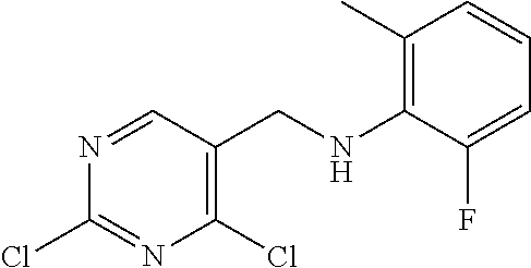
C1(C)=C(NCC2=C(Cl)N=C(Cl)N=C2)C(F)=CC=C1
